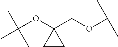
CC(OC1(COC(C)C)CC1)(C)C
